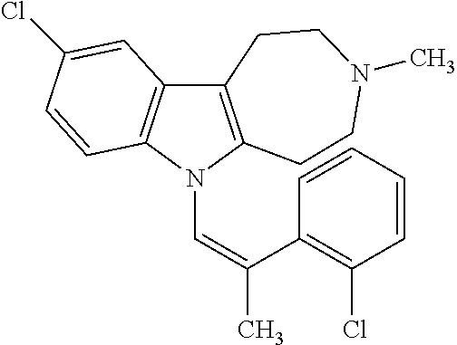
C12=C(N(C=C(C)C3=C(Cl)C=CC=C3)C3=C1C=C(Cl)C=C3)CCN(C)CC2
